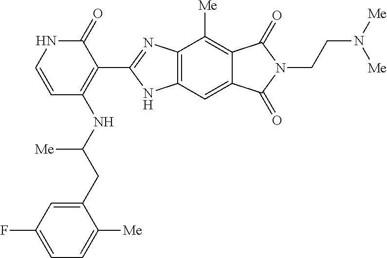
C1(CC(NC2=C(C3=NC4=C(C=C5C(=C4[Me])C(=O)N(CCN([Me])[Me])C5=O)N3)C(=O)NC=C2)[Me])=CC(F)=CC=C1[Me]
